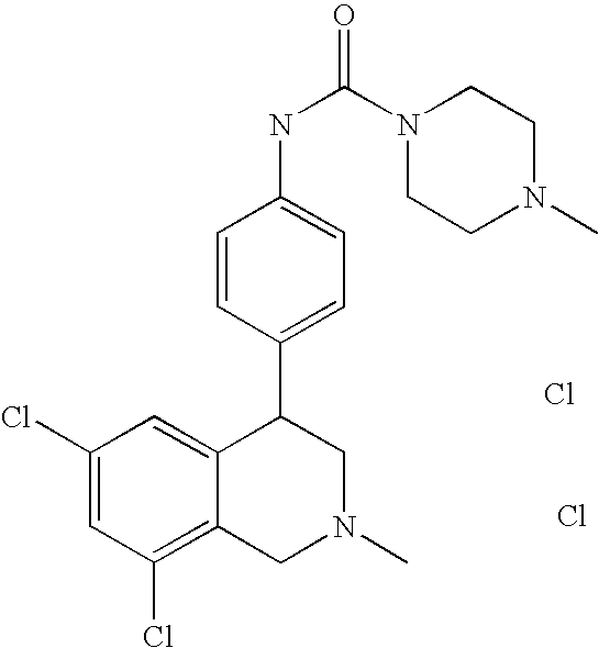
C1(Cl)=C2C(=CC(Cl)=C1)C(C1=CC=C(NC(N3CCN(C)CC3)=O)C=C1)CN(C)C2.Cl.Cl
